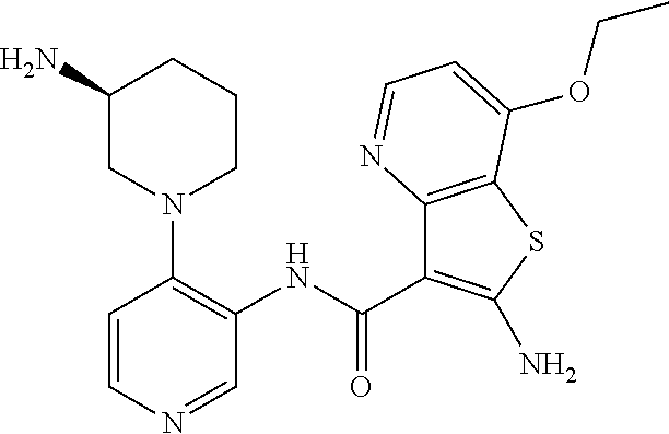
C1(NC(=O)C2=C(N)SC3=C2N=CC=C3OCC)=C(N2CCCC(N)C2)C=CN=C1
